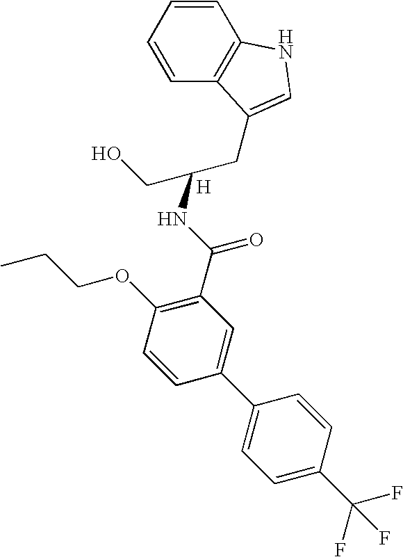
C1=CC=CC2=C1NC=C2CC(CO)NC(C1=C(OCCC)C=CC(C2=CC=C(C(F)(F)F)C=C2)=C1)=O.[H]
